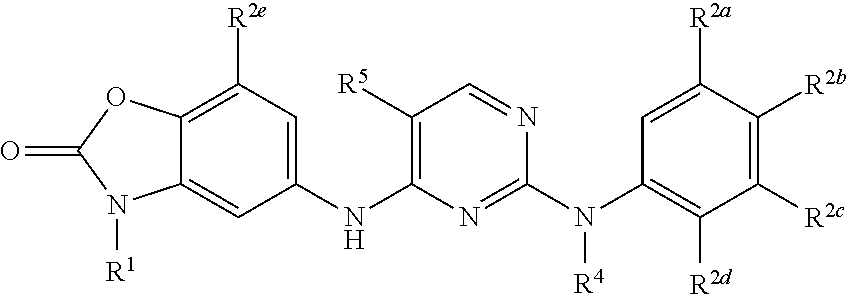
C1(NC2=C([R5])C=NC(N(C3=C([R2d])C([R2c])=C([R2b])C([R2a])=C3)[R4])=N2)=CC([R2e])=C2C(=C1)N([R1])C(=O)O2
